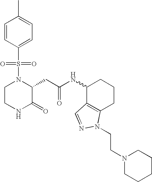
C1(S(N2CCNC(=O)C2CC(NC2CCCC3=C2C=NN3CCN2CCCCC2)=O)(=O)=O)=CC=C(C)C=C1
